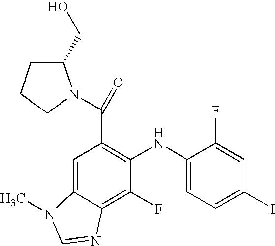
C(C1=C(NC2=CC=C(I)C=C2F)C(F)=C2C(=C1)N(C)C=N2)(=O)N1C(CO)CCC1
